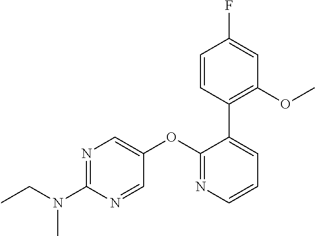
N1=C(N(CC)C)N=CC(OC2=NC=CC=C2C2=C(OC)C=C(F)C=C2)=C1
